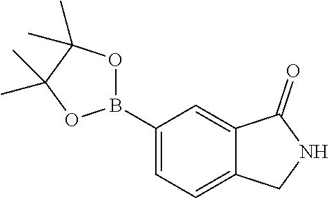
C1(B2OC(C)(C)C(C)(C)O2)=CC=C2C(=C1)C(=O)NC2
